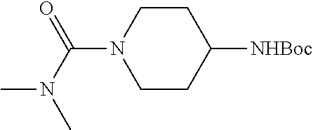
C1CC([NHBoc])CCN1C(N(C)C)=O
